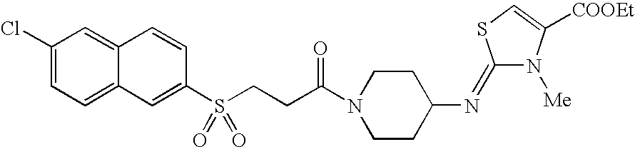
C1(Cl)=CC=C2C(=C1)C=CC(S(CCC(N1CCC(N=C3N([Me])C([COOEt])=CS3)CC1)=O)(=O)=O)=C2
